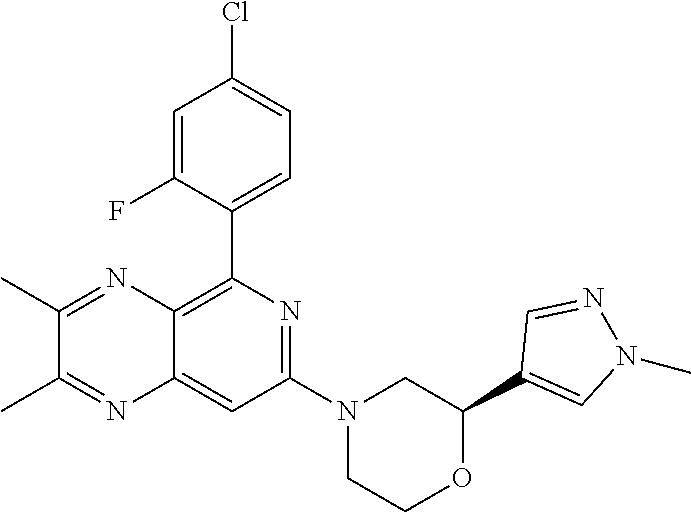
C1(C2=C3C(=CC(N4CCOC(C5=CN(C)N=C5)C4)=N2)N=C(C)C(C)=N3)=CC=C(Cl)C=C1F
